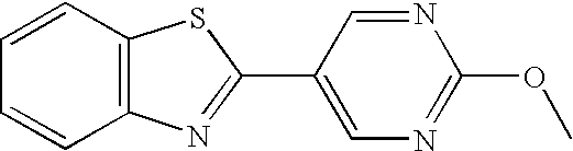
C1=CC2=C(C=C1)N=C(C1=CN=C(OC)N=C1)S2
